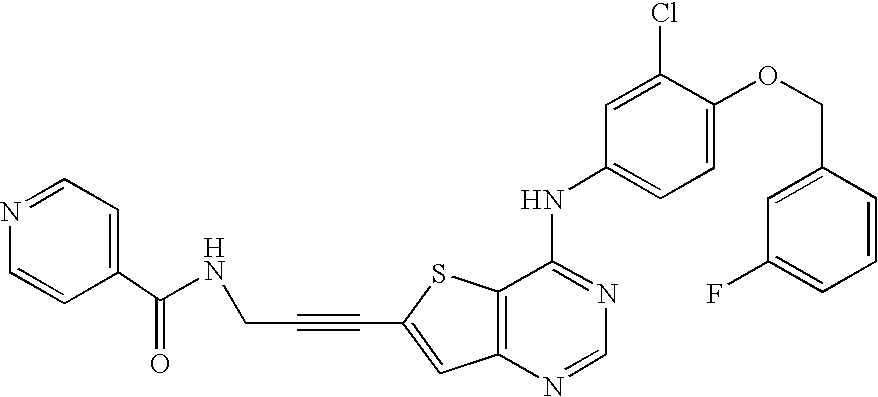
C12=C(SC(C#CCNC(=O)C3=CC=NC=C3)=C1)C(NC1=CC=C(OCC3=CC(F)=CC=C3)C(Cl)=C1)=NC=N2
